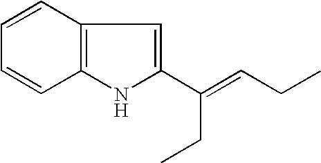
C1=CC2=C(C=C1)NC(C(=CCC)CC)=C2
